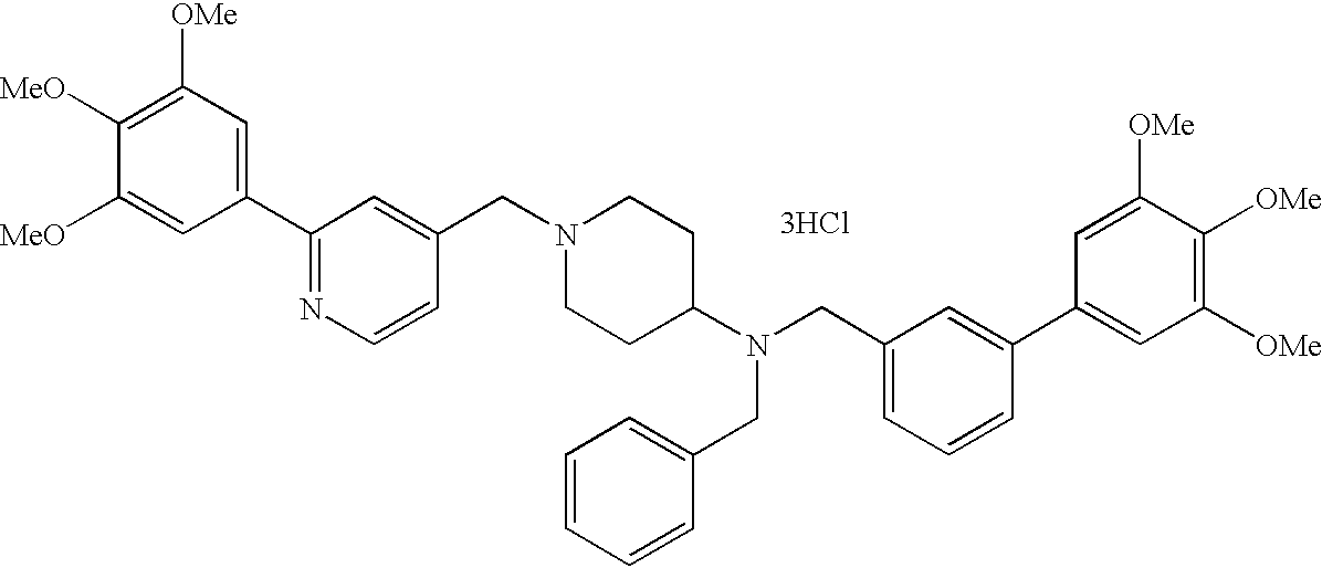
C1([OMe])=C([MeO])C([MeO])=CC(C2=NC=CC(CN3CCC(N(CC4=CC=CC(C5=CC([OMe])=C([OMe])C([OMe])=C5)=C4)CC4=CC=CC=C4)CC3)=C2)=C1.[3HCl]
